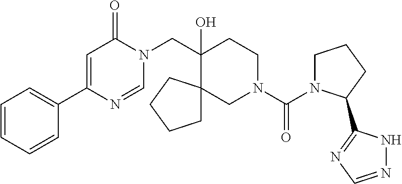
C1=CC=CC(C2=CC(=O)N(CC3(O)CCN(C(=O)N4CCCC4C4=NC=NN4)CC34CCCC4)C=N2)=C1
